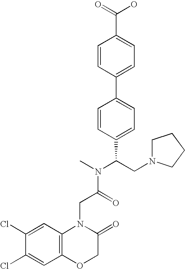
C1(Cl)=CC2=C(C=C1Cl)OCC(=O)N2CC(=O)N(C)C(CN1CCCC1)C1=CC=C(C2=CC=C(C(=O)O)C=C2)C=C1
